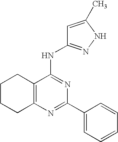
C12=C(N=C(C3=CC=CC=C3)N=C1NC1=NNC(C)=C1)CCCC2
